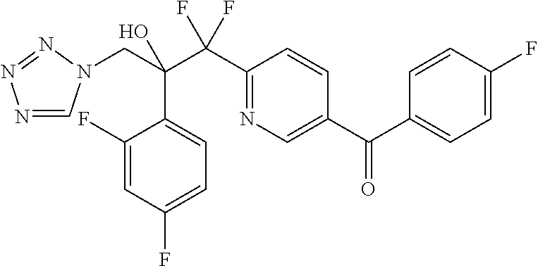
N1=CN(CC(C(C2=NC=C(C(C3=CC=C(F)C=C3)=O)C=C2)(F)F)(O)C2=CC=C(F)C=C2F)N=N1
